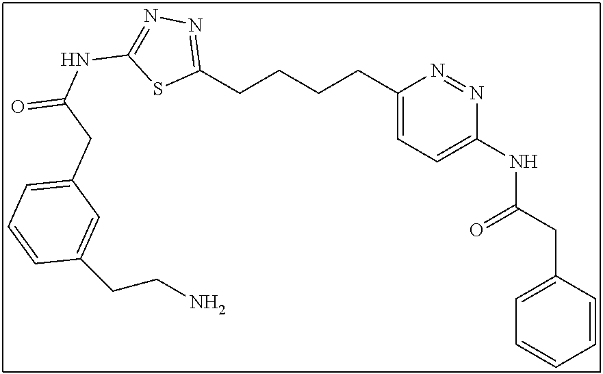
C1(CCCCC2=NN=C(NC(=O)CC3=CC=CC(CCN)=C3)S2)=CC=C(NC(CC2=CC=CC=C2)=O)N=N1
